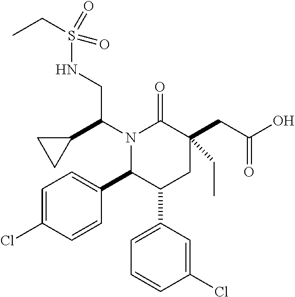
N1(C(C2CC2)CNS(=O)(=O)CC)C(C2=CC=C(Cl)C=C2)C(C2=CC=CC(Cl)=C2)CC(CC(=O)O)(CC)C1=O
